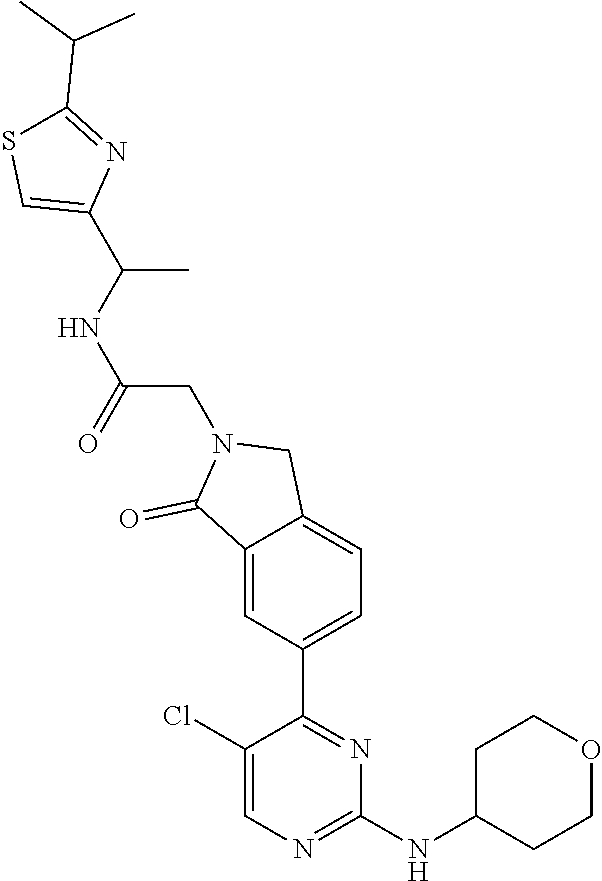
C1(Cl)=CN=C(NC2CCOCC2)N=C1C1=CC=C2C(=C1)C(=O)N(CC(NC(C1=CSC(C(C)C)=N1)C)=O)C2
